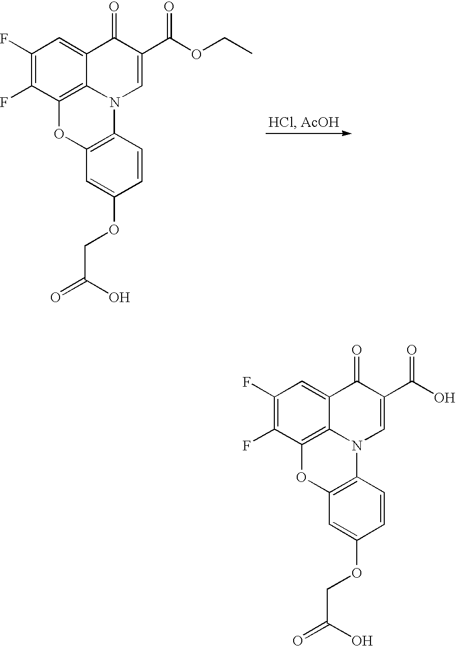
C1(F)=C(F)C2=C3C(=C1)C(=O)C(C(OCC)=O)=CN3C1=C(O2)C=C(OCC(O)=O)C=C1.C1(F)=C(F)C2=C3C(=C1)C(=O)C(C(O)=O)=CN3C1=C(O2)C=C(OCC(O)=O)C=C1
